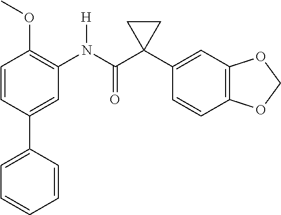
C1(C2=CC(N(C(C3(C4=CC5=C(C=C4)OCO5)CC3)=O)[H])=C(OC)C=C2)=CC=CC=C1
